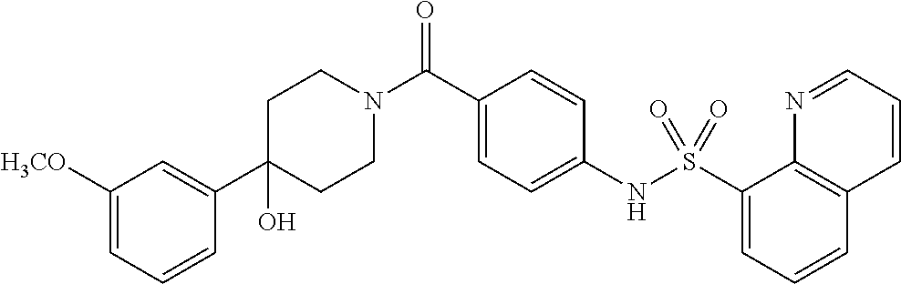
C1(C2=CC([H3CO])=CC=C2)(O)CCN(C(C2=CC=C(NS(C3=CC=CC4=C3N=CC=C4)(=O)=O)C=C2)=O)CC1
